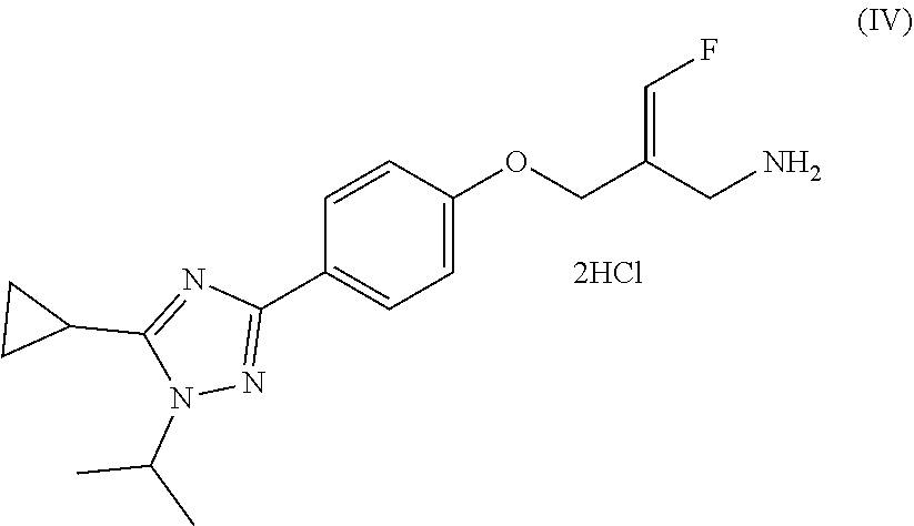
[2HCl].C1(C2=CC=C(OCC(CN)=CF)C=C2)=NN(C(C)C)C(C2CC2)=N1
